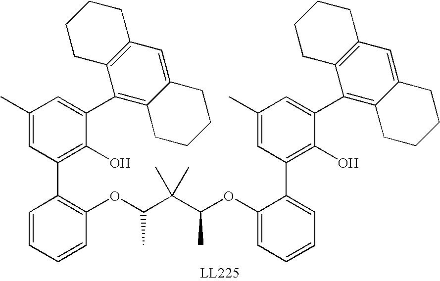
C1(C2=C3C(=CC4=C2CCCC4)CCCC3)=CC(C)=CC(C2=C(OC(C(C(C)OC3=CC=CC=C3C3=C(O)C(C4=C5C(=CC6=C4CCCC6)CCCC5)=CC(C)=C3)(C)C)C)C=CC=C2)=C1O
